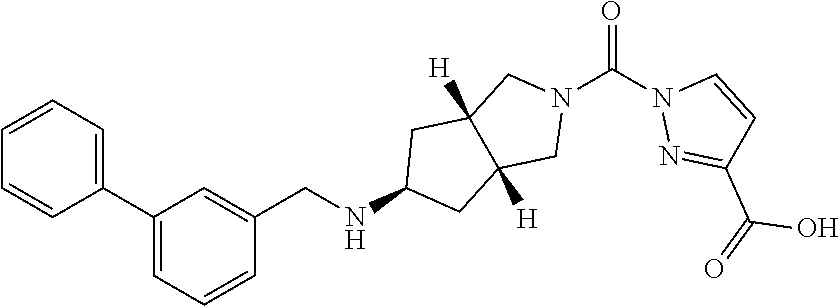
C1=CC=C(C2=CC=CC(CNC3CC4([H])C([H])(C3)CN(C(=O)N3N=C(C(O)=O)C=C3)C4)=C2)C=C1
